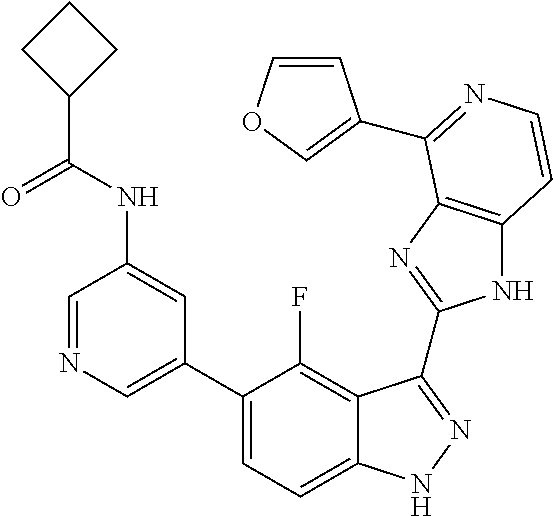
C1=C(C2=CC=C3C(=C2F)C(C2=NC4=C(N2)C=CN=C4C2=COC=C2)=NN3)C=C(NC(=O)C2CCC2)C=N1
